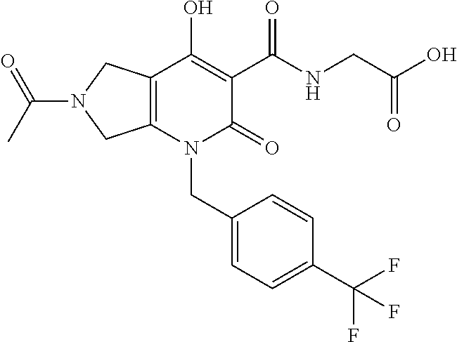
C12=C(N(CC3=CC=C(C(F)(F)F)C=C3)C(=O)C(C(NCC(O)=O)=O)=C1O)CN(C(C)=O)C2
